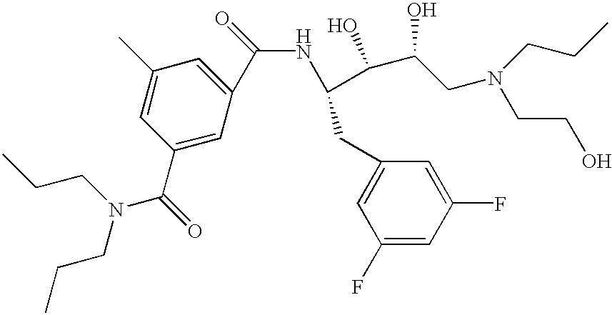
C1(C)=CC(C(=O)N(CCC)CCC)=CC(C(=O)NC(C(C(CN(CCO)CCC)O)O)CC2=CC(F)=CC(F)=C2)=C1
